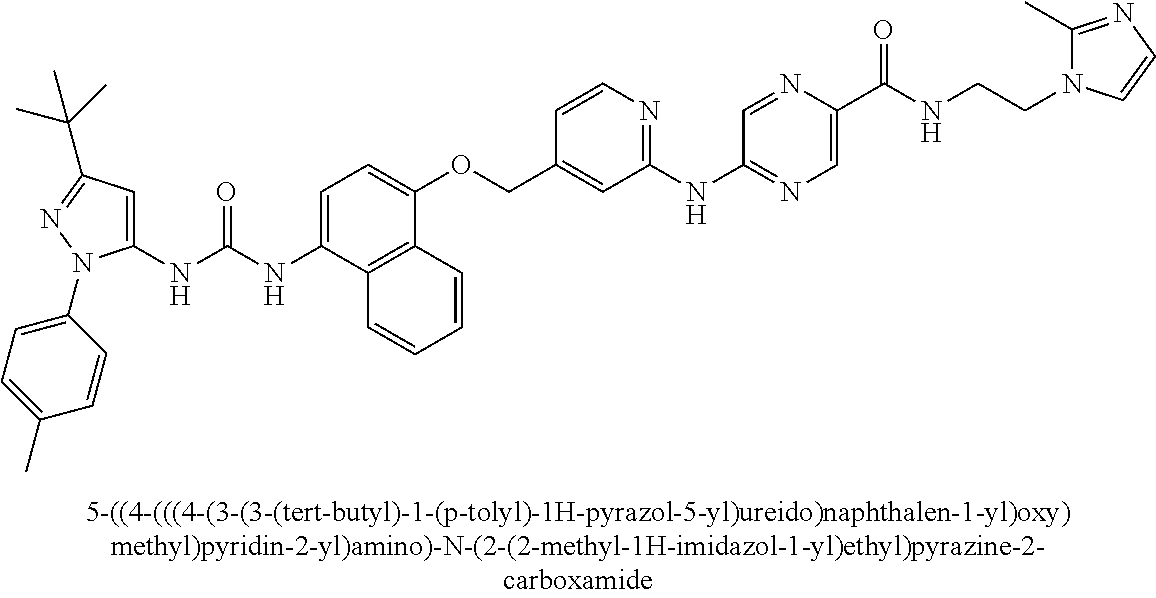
N(C(NC1=CC(C(C)(C)C)=NN1C1=CC=C(C)C=C1)=O)C1=CC=C(OCC2=CC(NC3=NC=C(C(NCCN4C(C)=NC=C4)=O)N=C3)=NC=C2)C2=C1C=CC=C2
